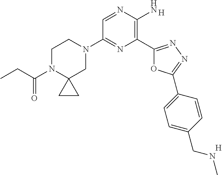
C1N(C(CC)=O)C2(CN(C3=NC(C4=NN=C(C5=CC=C(CNC)C=C5)O4)=C(N)N=C3)C1)CC2.[H].[H]
